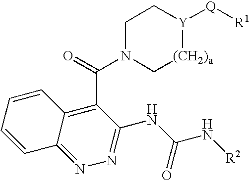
C12=NN=C(NC(N[R2])=O)C(C(=O)N3C[(CH2)a][Y]([Q][R1])CC3)=C1C=CC=C2
